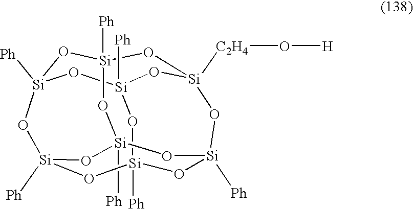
[Si]12([Ph])O[Si]3([Ph])O[Si]4([C2H4]O[H])O[Si]([Ph])(O1)O[Si]1([Ph])O[Si]([Ph])(O[Si]([Ph])(O3)O[Si]([Ph])(O1)O2)O4
